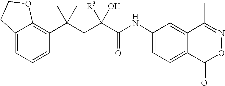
C12=CC=CC(C(CC(C(NC3=CC=C4C(=C3)C(C)=NOC4=O)=O)([R3])O)(C)C)=C1OCC2
